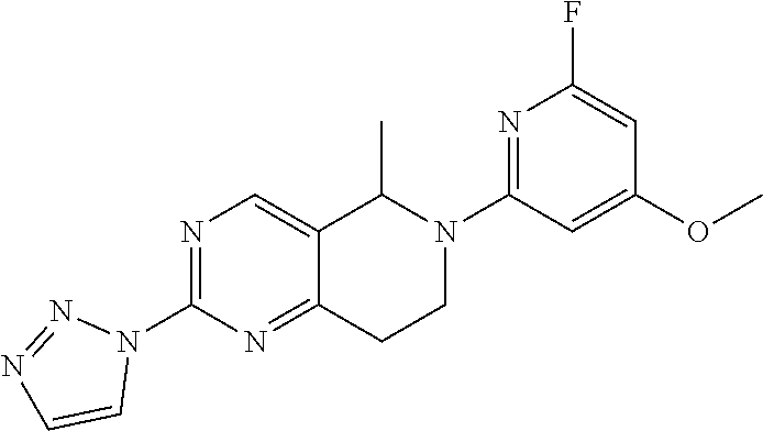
N1=C(N2N=NC=C2)N=C2C(=C1)C(C)N(C1=NC(F)=CC(OC)=C1)CC2
